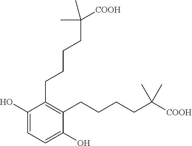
C1(CCCCC(C)(C)[COOH])=C(CCCCC(C)(C)[COOH])C(O)=CC=C1O
